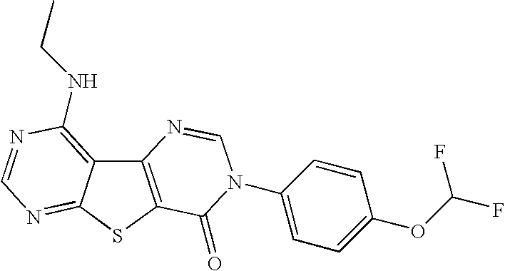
C12=C(SC3=NC=NC(NCC)=C13)C(=O)N(C1=CC=C(OC(F)F)C=C1)C=N2
